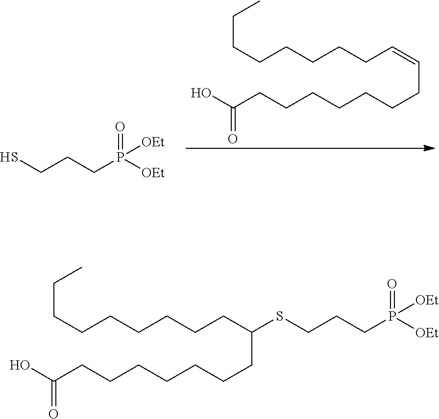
C(CP([OEt])(=O)[OEt])CS.OC(CCCCCCCC=CCCCCCCCC)=O.OC(CCCCCCCC(CCCCCCCCC)SCCCP([OEt])(=O)[OEt])=O
